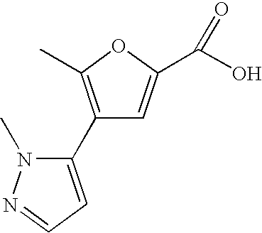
C1(C2=C(C)OC(C(O)=O)=C2)=CC=NN1C
